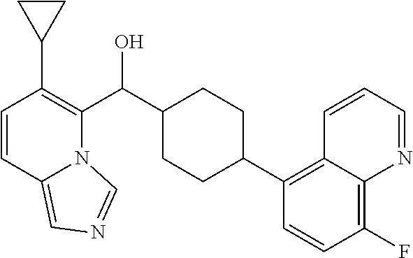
C1(C(C2=C(C3CC3)C=CC3=CN=CN23)O)CCC(C2=C3C(=C(F)C=C2)N=CC=C3)CC1
